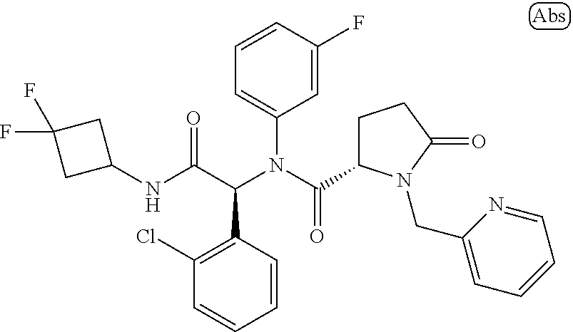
C1=CC(C(C(NC2CC(F)(F)C2)=O)N(C(=O)C2CCC(=O)N2CC2=CC=CC=N2)C2=CC=CC(F)=C2)=C(Cl)C=C1
